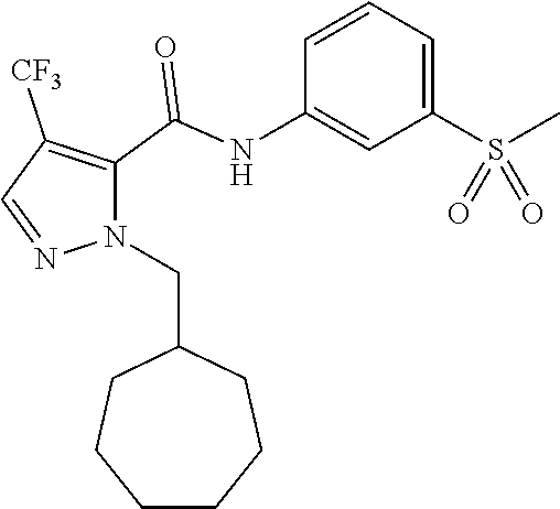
C1=CC(NC(C2=C([CF3])C=NN2CC2CCCCCC2)=O)=CC(S(C)(=O)=O)=C1
